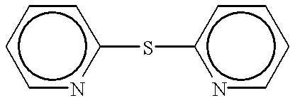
c1cnc(Sc2ncccc2)cc1
